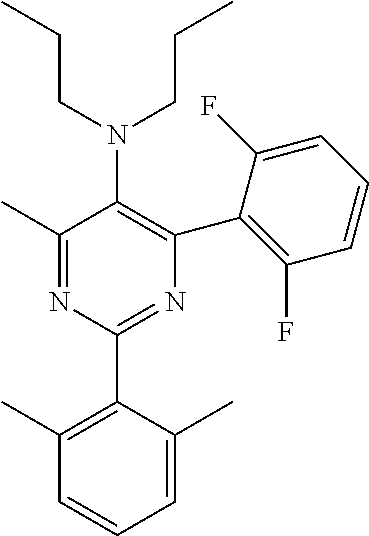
C1(C)=NC(C2=C(C)C=CC=C2C)=NC(C2=C(F)C=CC=C2F)=C1N(CCC)CCC
